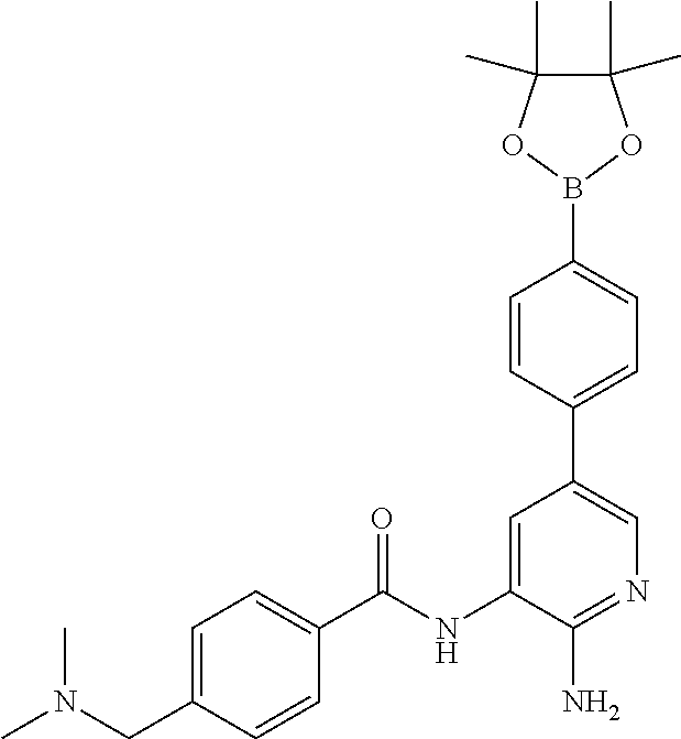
C1=C(CN(C)C)C=CC(C(NC2=CC(C3=CC=C(B4OC(C)(C)C(C)(C)O4)C=C3)=CN=C2N)=O)=C1
